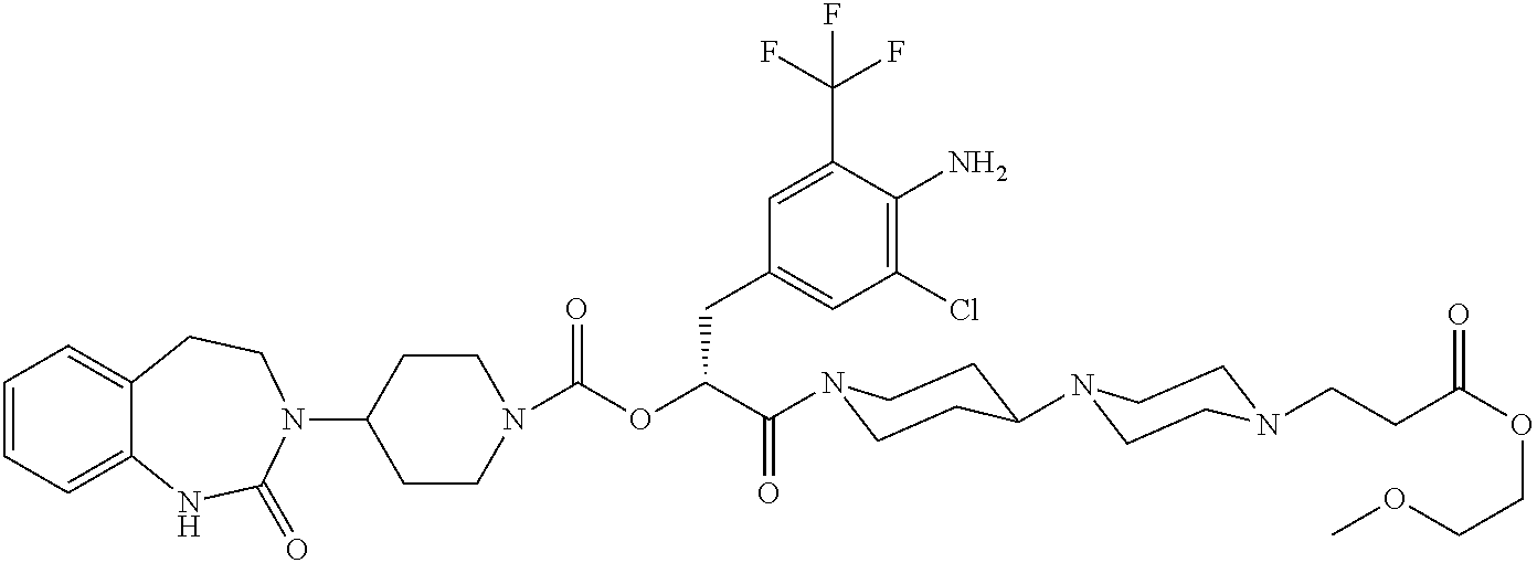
C1(N2CCC3=CC=CC=C3NC2=O)CCN(C(OC(C(=O)N2CCC(N3CCN(CCC(OCCOC)=O)CC3)CC2)CC2=CC(Cl)=C(N)C(C(F)(F)F)=C2)=O)CC1
